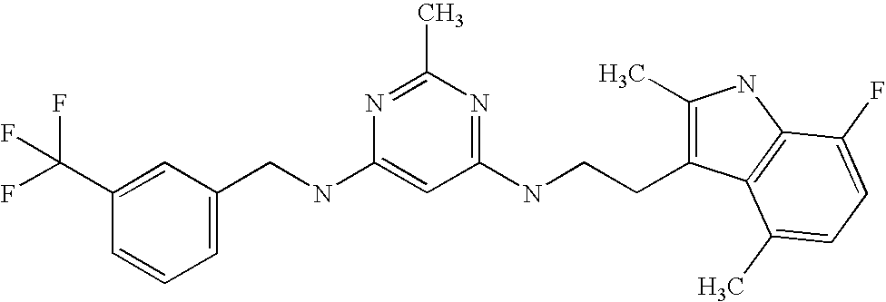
C1(C(F)(F)F)=CC(CNC2=CC(NCCC3=C(C)NC4=C3C(C)=CC=C4F)=NC(C)=N2)=CC=C1
